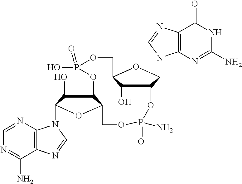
C12=C(N=CN=C1N)N(C1C(O)C3C(O1)COP(=O)(N)OC1C(O)C(COP(O)(=O)O3)OC1N1C3=C(N=C1)C(=O)NC(N)=N3)C=N2
